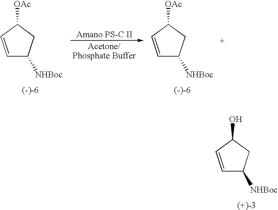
C1=CC(O)CC1[NHBoc].C1=CC([OAc])CC1[NHBoc].C1=CC([OAc])CC1[NHBoc]
